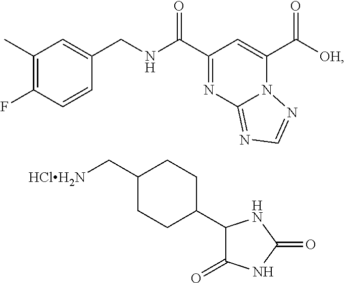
C1(C)=C(F)C=CC(CNC(C2=NC3=NC=NN3C(C([OH])=O)=C2)=O)=C1.C1(C[HClH2N])CCC(C2C(=O)NC(=O)N2)CC1
